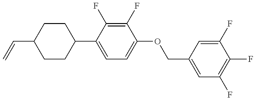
C1CC(C2=CC=C(OCC3=CC(F)=C(F)C(F)=C3)C(F)=C2F)CCC1C=C
